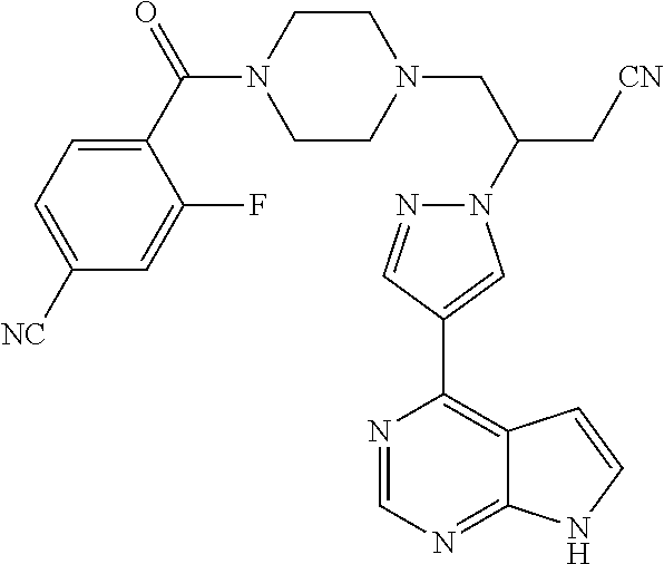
N1(C(CN2CCN(C(C3=CC=C([NC])C=C3F)=O)CC2)C[CN])N=CC(C2=C3C(=NC=N2)NC=C3)=C1
